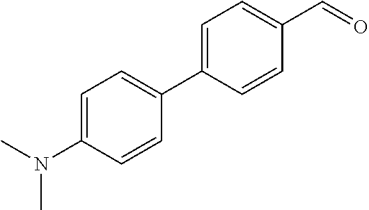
C1=C(N(C)C)C=CC(C2=CC=C(C=O)C=C2)=C1
